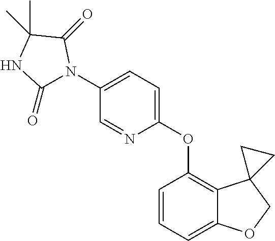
C1=CC=C2C(=C1OC1=CC=C(N3C(=O)NC(C)(C)C3=O)C=N1)C1(CO2)CC1
